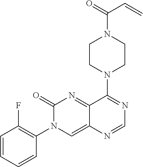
C1CN(C2=NC=NC3=CN(C4=C(F)C=CC=C4)C(=O)N=C23)CCN1C(=O)C=C
